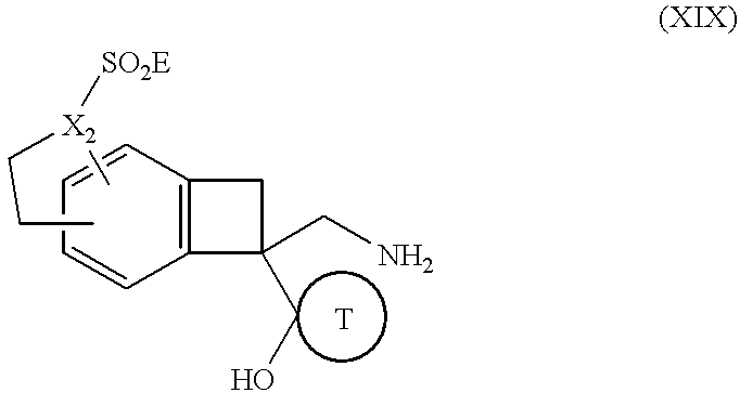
C12=C(C=CC=C1)CC2(CO)CN.C[X2](CCC)[SO2E]
